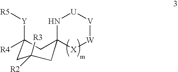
[Y](C1([R4])CC([R2])([R3])CC2(N[U][V][W][X]2)C1)[R5]
